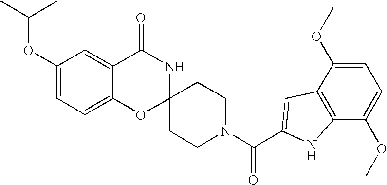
C1(OC(C)C)=CC=C2C(=C1)C(=O)NC1(O2)CCN(C(=O)C2=CC3=C(C(OC)=CC=C3OC)N2)CC1
